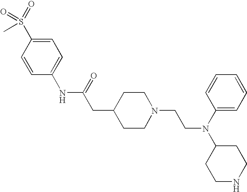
C1(NC(=O)CC2CCN(CCN(C3CCNCC3)C3=CC=CC=C3)CC2)=CC=C(S(=O)(=O)C)C=C1
